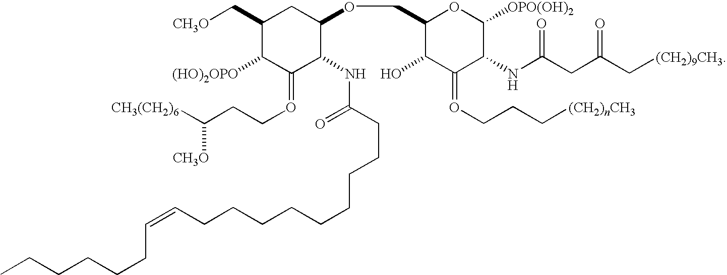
C1(C[CH3O])C([(HO)2OPO])C(=OCCC([CH3(CH2)6])[CH3O])C(NC(CCCCCCCCCC=CCCCCCC)=O)C(OCC2C(O)C(=OCCC[(CH2)nCH3])C(NC(CC(C[(CH2)9CH3])=O)=O)C([OPO(OH)2])O2)C1
